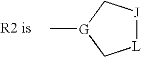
[L]1[J]C[G](C)C1
